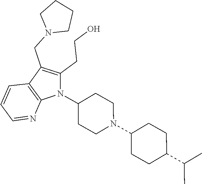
C1(CCO)=C(CN2CCCC2)C2=C(N1C1CCN(C3CCC(C(C)C)CC3)CC1)N=CC=C2
